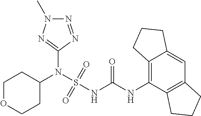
C1(N(S(NC(NC2=C3C(=CC4=C2CCC4)CCC3)=O)(=O)=O)C2CCOCC2)=NN(C)N=N1
